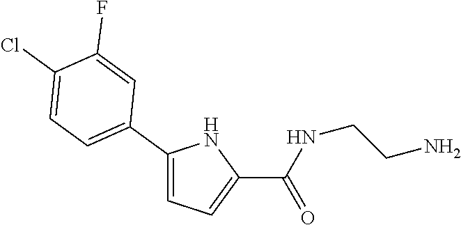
N(C(C1=CC=C(C2=CC=C(Cl)C(F)=C2)N1)=O)CCN
